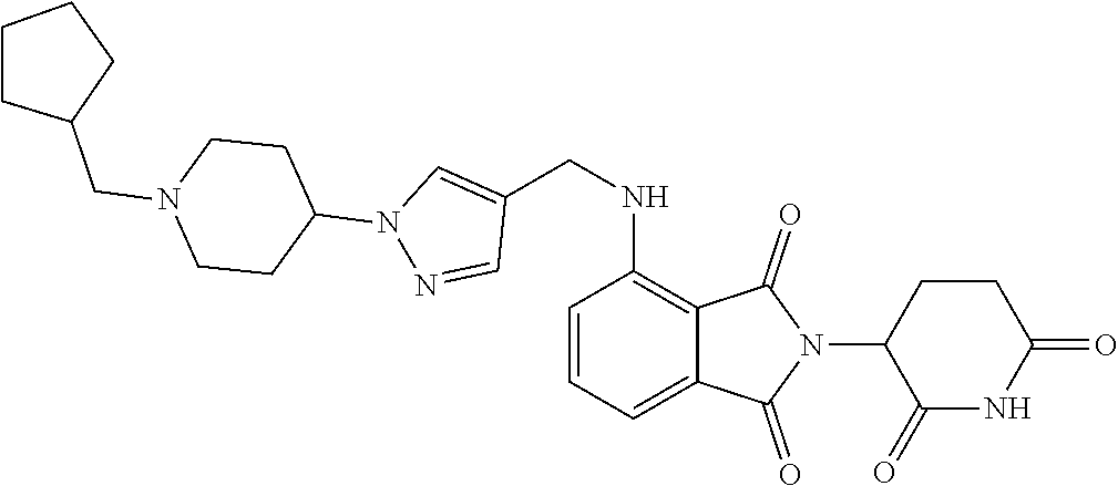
C1=CC=C2C(=C1NCC1=CN(C3CCN(CC4CCCC4)CC3)N=C1)C(=O)N(C1C(=O)NC(=O)CC1)C2=O
